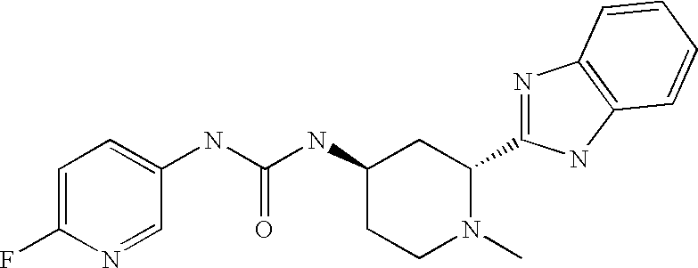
C1=C(F)N=CC(NC(NC2CCN(C)C(C3=NC4=C(N3)C=CC=C4)C2)=O)=C1
